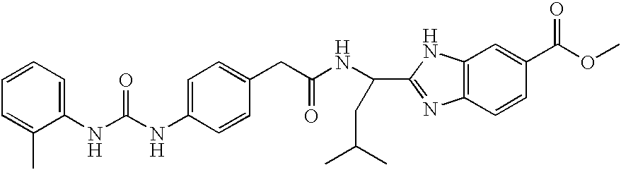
C1=CC=C(NC(NC2=CC=C(CC(NC(CC(C)C)C3=NC4=C(C=C(C(=O)OC)C=C4)N3)=O)C=C2)=O)C(C)=C1
